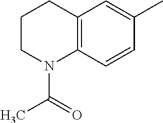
C12=C(C=CC(C)=C1)N(C(=O)C)CCC2
